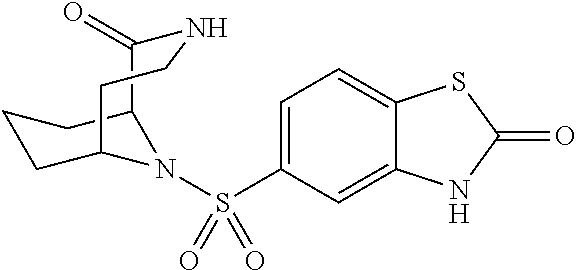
C1(=O)NCCC2CCCC1N2S(C1=CC=C2C(=C1)NC(=O)S2)(=O)=O
